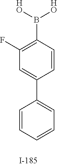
C1(F)=C(B([HO])[HO])C=CC(C2=CC=CC=C2)=C1
